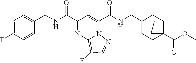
C1=C(F)C=CC(CNC(C2=NC3=C(F)C=NN3C(C(NCC34CCC(C(OC)=O)(CC3)CC4)=O)=C2)=O)=C1
